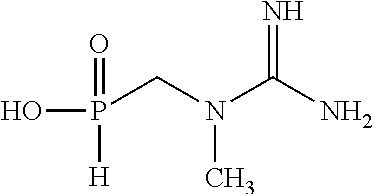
P(CN(C(N)=N)C)(O)(=O)[H]
